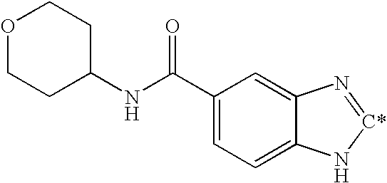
C1(C(NC2CCOCC2)=O)=CC=C2C(=C1)N=[C*]N2
